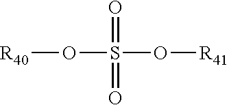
O(S(=O)(=O)O[R41])[R40]
